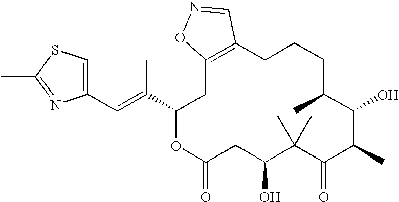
C1(C=C(C2OC(=O)CC(O)C(C)(C)C(=O)C(C)C(O)C(C)CCCC3=C(C2)ON=C3)C)=CSC(C)=N1
